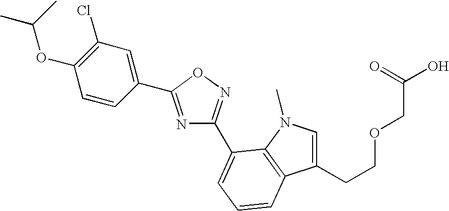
N1=C(C2=CC(Cl)=C(OC(C)C)C=C2)ON=C1C1=CC=CC2=C1N(C)C=C2CCOCC(O)=O
